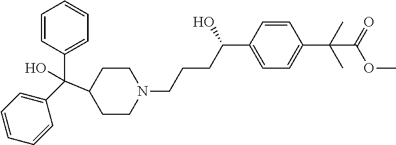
C1(C(C2=CC=CC=C2)(C2CCN(CCCC(C3=CC=C(C(C)(C)C(=O)OC)C=C3)O)CC2)O)=CC=CC=C1
